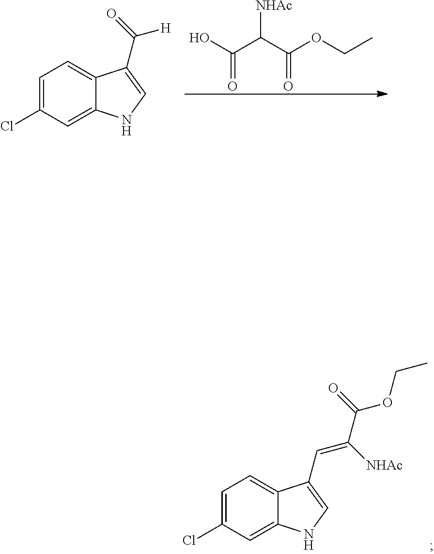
C1=C2C(=CC=C1Cl)C(C(=O)[H])=CN2.OC(C(C(OCC)=O)[NHAc])=O.N1C=C(C=C(C(=O)OCC)[NHAc])C2=CC=C(Cl)C=C12
